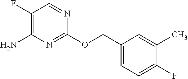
C1(OCC2=CC=C(F)C(C)=C2)=NC(N)=C(F)C=N1
